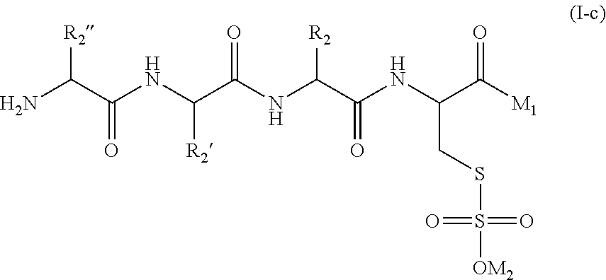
O=C([M1])C(NC(C(NC(C(NC(C(N)[R2])=O)[R2])=O)[R2])=O)CSS(=O)(=O)[OM2]
